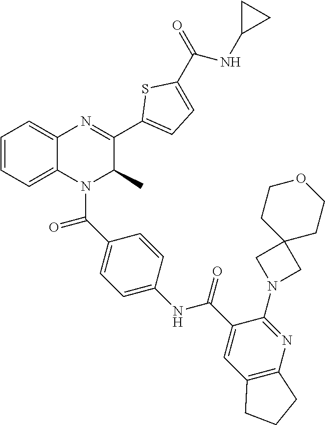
C1=CC=C2C(=C1)N=C(C1=CC=C(C(=O)NC3CC3)S1)C(C)N2C(C1=CC=C(NC(C2=CC3=C(N=C2N2CC4(C2)CCOCC4)CCC3)=O)C=C1)=O
